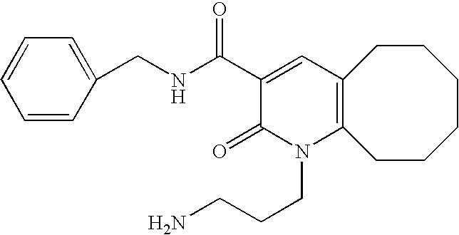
N(C(C1=CC2=C(N(CCCN)C1=O)CCCCCC2)=O)CC1=CC=CC=C1
